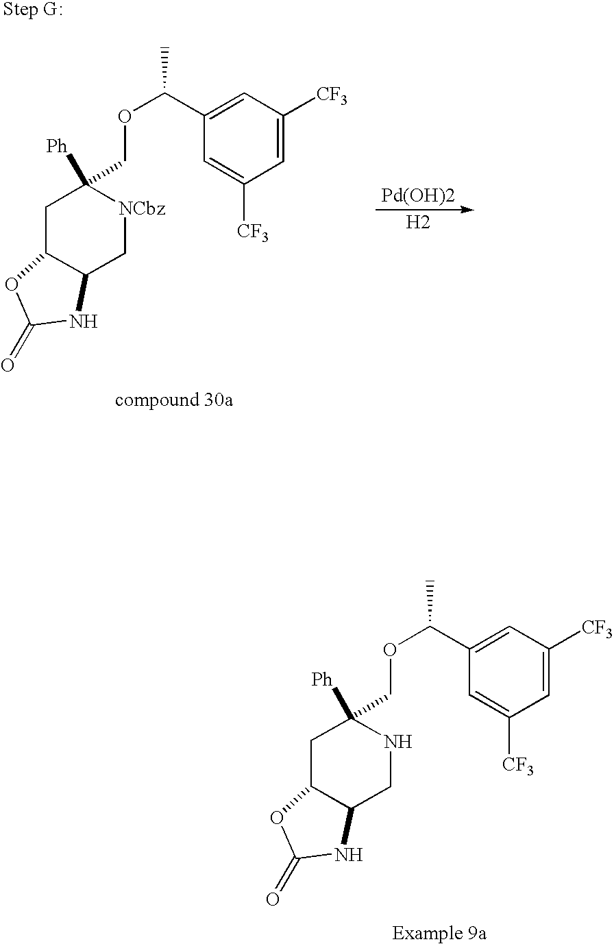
C1=C([CF3])C=C(C(OCC2([Ph])CC3C(CN2)NC(=O)O3)C)C=C1[CF3].C1=C([CF3])C=C(C(OCC2([Ph])CC3C(C[NCbz]2)NC(=O)O3)C)C=C1[CF3].[Pd(OH)2].[H2]
